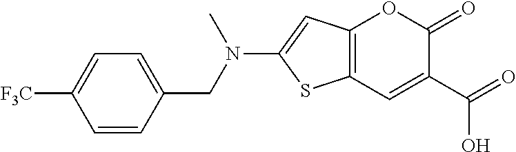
C12=C(C=C(C(=O)O)C(=O)O1)SC(N(CC1=CC=C([F3C])C=C1)C)=C2
